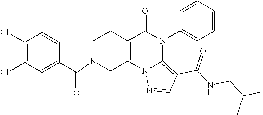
C1(Cl)=C(Cl)C=C(C(=O)N2CC3=C(CC2)C(=O)N(C2=CC=CC=C2)C2=C(C(NCC(C)C)=O)C=NN32)C=C1
